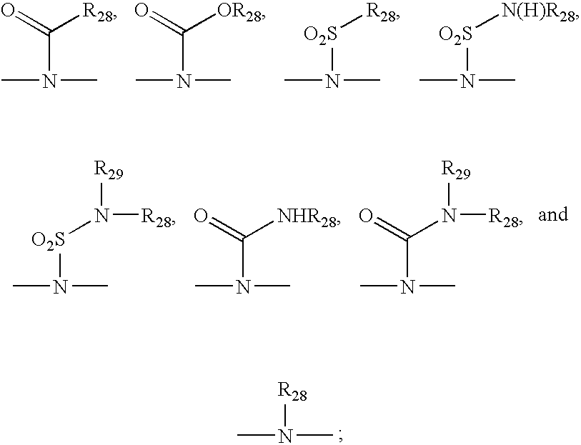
CN(C)C(=O)[R28].CN(C)C(=O)[OR28].CN(C)[O2S][R28].CN(C)[O2S][N(H)R28].CN(C)[O2S]N([R28])[R29].CN(C)C([NHR28])=O.CN(C)C(N([R28])[R29])=O.CN(C)[R28]
